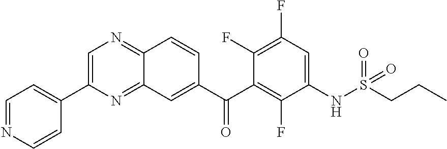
C1=C(C2=CC=NC=C2)N=C2C(=N1)C=CC(C(C1=C(F)C(NS(CCC)(=O)=O)=CC(F)=C1F)=O)=C2
